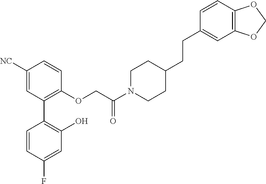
C1([NC])=CC(C2=C(O)C=C(F)C=C2)=C(OCC(N2CCC(CCC3=CC4=C(C=C3)OCO4)CC2)=O)C=C1
